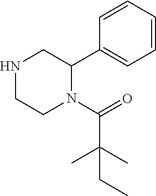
N1CCN(C(=O)C(C)(C)CC)C(C2=CC=CC=C2)C1
